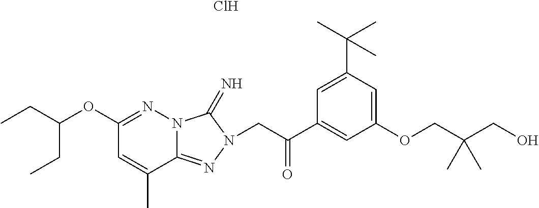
N12C(=NN(CC(C3=CC(OCC(CO)(C)C)=CC(C(C)(C)C)=C3)=O)C1=N)C(C)=CC(OC(CC)CC)=N2.Cl
